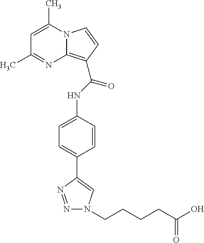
C1=C(C)N2C(=C(C(NC3=CC=C(C4=CN(CCCCC(=O)O)N=N4)C=C3)=O)C=C2)N=C1C
